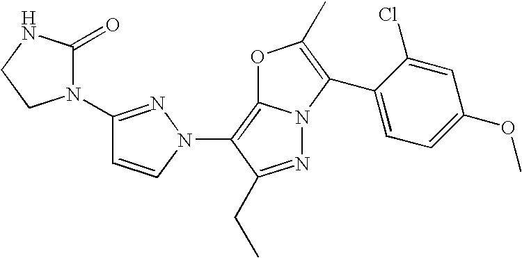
C1(N2C(=O)NCC2)=NN(C2=C3N(N=C2CC)C(C2=CC=C(OC)C=C2Cl)=C(C)O3)C=C1
